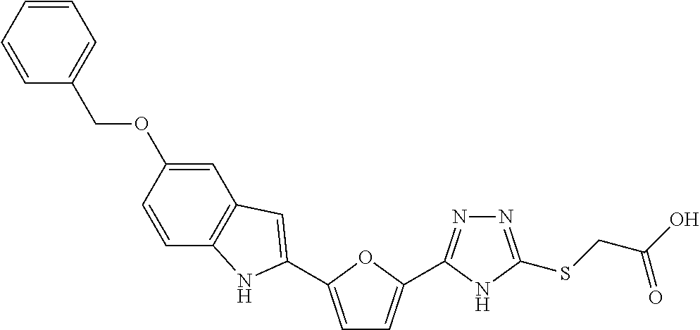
N1=C(SCC(O)=O)NC(C2=CC=C(C3=CC4=C(C=CC(OCC5=CC=CC=C5)=C4)N3)O2)=N1
